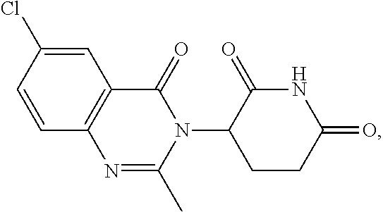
C12=C(C=C(Cl)C=C1)C(=O)N(C1CCC(=O)NC1=O)C(C)=N2
